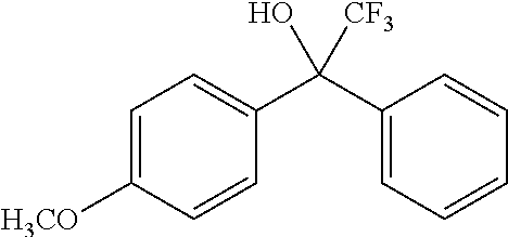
C1=C([H3CO])C=CC(C(C2=CC=CC=C2)(O)[CF3])=C1
